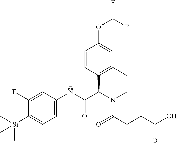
C1(F)=CC(NC(C2N(C(CCC(O)=O)=O)CCC3=C2C=CC(OC(F)F)=C3)=O)=CC=C1[Si](C)(C)C
